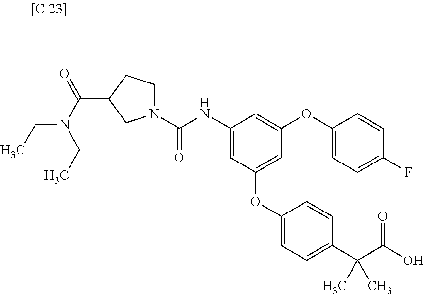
N1(C(NC2=CC(OC3=CC=C(C(C(O)=O)(C)C)C=C3)=CC(OC3=CC=C(F)C=C3)=C2)=O)CCC(C(N(CC)CC)=O)C1
